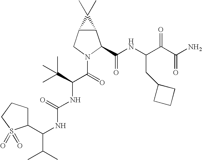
C12C(CN(C(C(NC(=O)NC(C(C)C)C3CCCS3(=O)=O)C(C)(C)C)=O)C1C(NC(C(C(N)=O)=O)CC1CCC1)=O)C2(C)C
